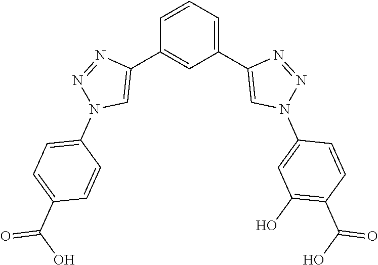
C1=CC=C(C2=CN(C3=CC(O)=C(C(O)=O)C=C3)N=N2)C=C1C1=CN(C2=CC=C(C(O)=O)C=C2)N=N1
